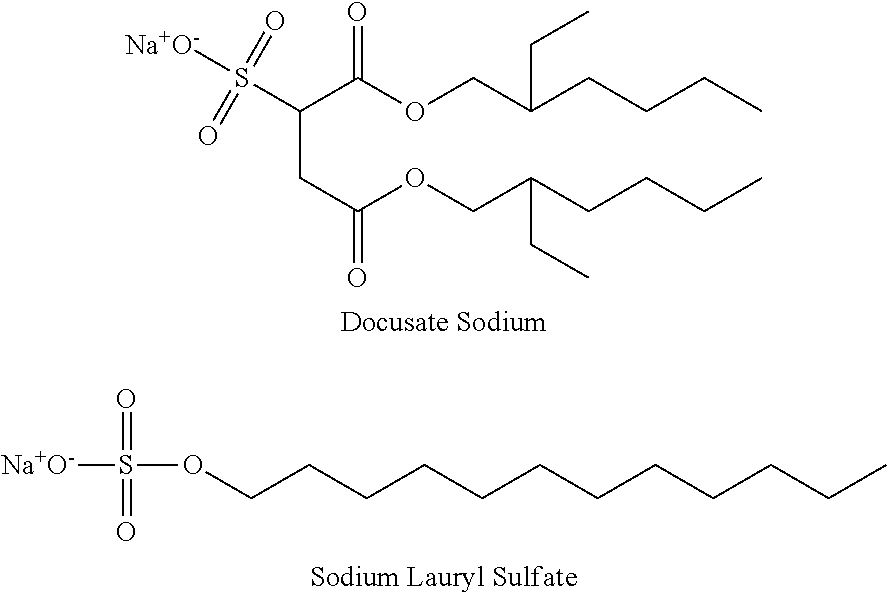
C(CC(OCC(CCCC)CC)=O)(C(OCC(CCCC)CC)=O)S([Na+O-])(=O)=O.[Na+O-]S(OCCCCCCCCCCCC)(=O)=O
